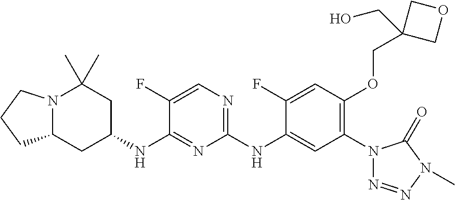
C1(NC2=CC(N3N=NN(C)C3=O)=C(OCC3(CO)COC3)C=C2F)=NC=C(F)C(NC2CC(C)(C)N3C(C2)CCC3)=N1
